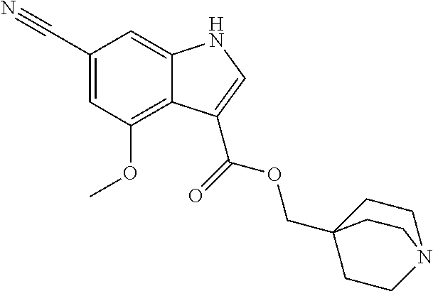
C1(C#N)=CC(OC)=C2C(=C1)NC=C2C(=O)OCC12CCN(CC1)CC2
